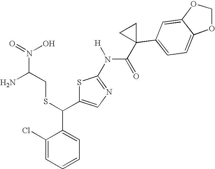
C1(Cl)=CC=CC=C1C(C1=CN=C(N(C(=O)C2(C3=CC=C4C(=C3)OCO4)CC2)[H])S1)SCC(N(O)=O)N
